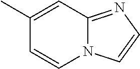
C1=CN2C(=NC=C2)C=C1C
